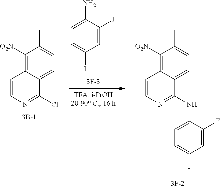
C1([O2N])=C2C(=CC=C1C)C(Cl)=NC=C2.C1=C(F)C(N)=CC=C1I.C1([O2N])=C2C(=CC=C1C)C(NC1=CC=C(I)C=C1F)=NC=C2
